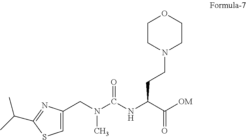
N1(CCC(NC(N(CC2=CSC(C(C)C)=N2)C)=O)C([OM])=O)CCOCC1
